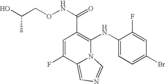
C1=C(F)C2=CN=CN2C(NC2=CC=C(Br)C=C2F)=C1C(NOCC(O)C)=O
